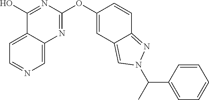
C12=CC=NC=C1N=C(OC1=CC3=CN(C(C)C4=CC=CC=C4)N=C3C=C1)N=C2O
